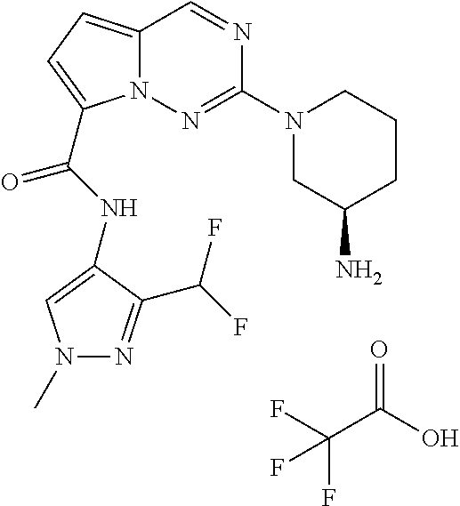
O=C(O)C(F)(F)F.N1=CC2=CC=C(C(NC3=CN(C)N=C3C(F)F)=O)N2N=C1N1CCCC(N)C1
